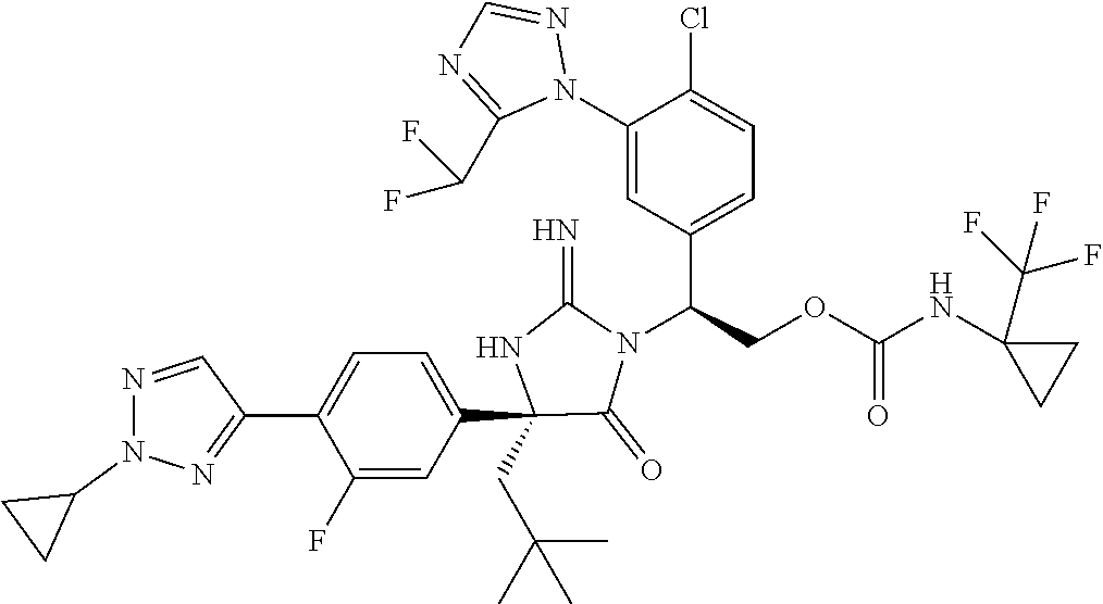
C1(C2=NN(C3CC3)N=C2)=CC=C(C2(CC(C)(C)C)C(=O)N(C(C3=CC=C(Cl)C(N4N=CN=C4C(F)F)=C3)COC(=O)NC3(C(F)(F)F)CC3)C(=N)N2)C=C1F
